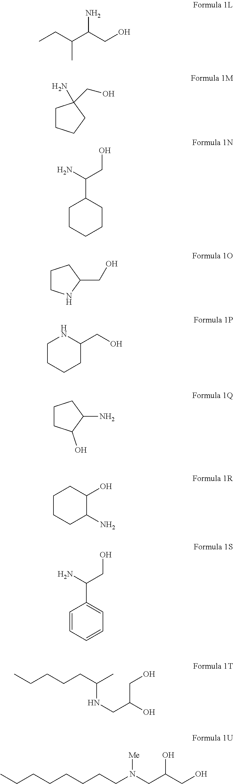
CCC(C(CO)N)C.C1CCCC1(N)CO.C1CCCCC1C(N)CO.C1CNC(CO)C1.C1CCCC(CO)N1.C1CC(O)C(N)C1.C1CCC(N)C(O)C1.C1=CC=CC=C1C(N)CO.CCCCCC(C)NCC(O)CO.CCCCCCCCN(CC(CO)O)[Me]
